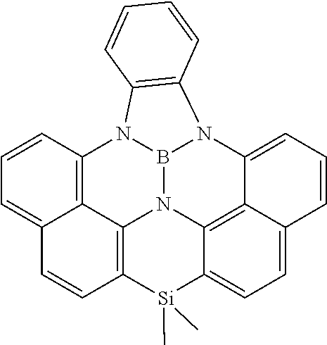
B12N3C4=C5[Si](C)(C)C6=CC=C7C(=C36)C(=CC=C7)N1C1=C(N2C2=C4C(=CC=C2)C=C5)C=CC=C1
